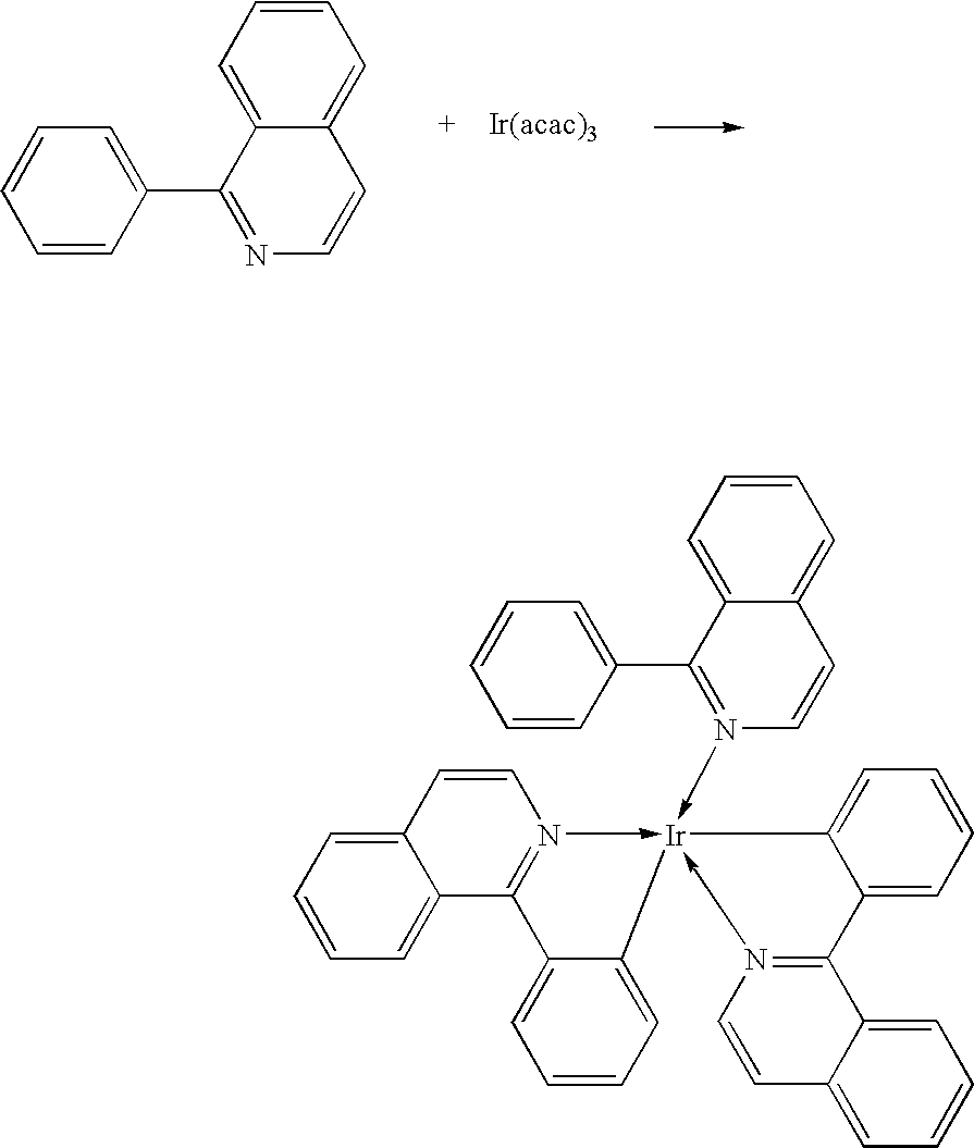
C1=CC=C2C(=C1)C=CN=C2C1=CC=CC=C1.C1=CC=C2C(=C1)C=CN(->[Ir]13(-N4=C(C5=CC=CC=C5C=C4)C4=CC=CC=C41)-N1=C(C4=CC=CC=C34)C3=CC=CC=C3C=C1)=C2C1=CC=CC=C1
